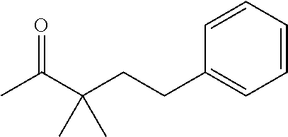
CC(C(CCC1=CC=CC=C1)(C)C)=O
